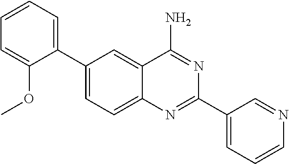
C1(C2=CC=CC=C2OC)=CC=C2C(=C1)C(N)=NC(C1=CC=CN=C1)=N2
